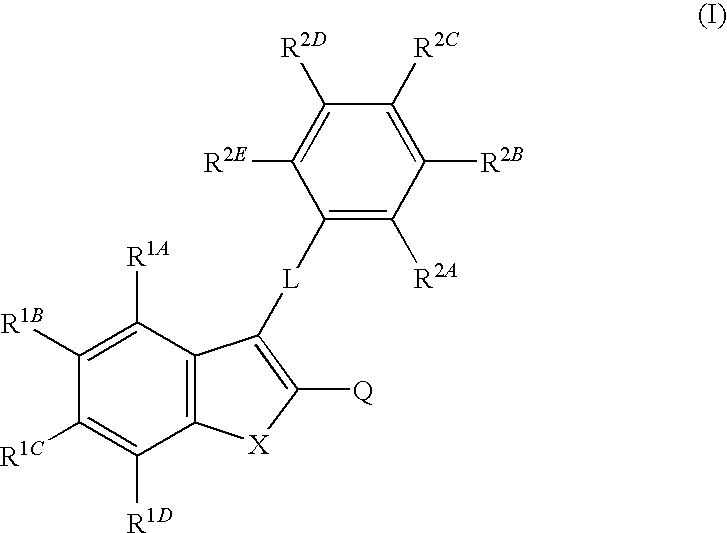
C12=C(C([R1A])=C([R1B])C([R1C])=C1[R1D])C([L]C1=C([R2A])C([R2B])=C([R2C])C([R2D])=C1[R2E])=C([Q])[X]2
